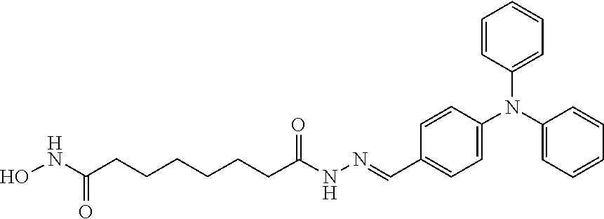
C1=CC=C(N(C2=CC=C(C=NNC(CCCCCCC(NO)=O)=O)C=C2)C2=CC=CC=C2)C=C1
